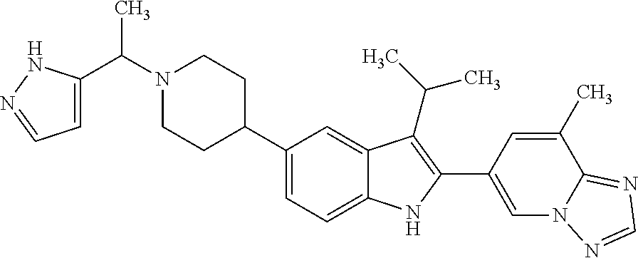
C1(C2CCN(C(C3=CC=NN3)C)CC2)=CC=C2C(=C1)C(C(C)C)=C(C1=CN3C(=NC=N3)C(C)=C1)N2
